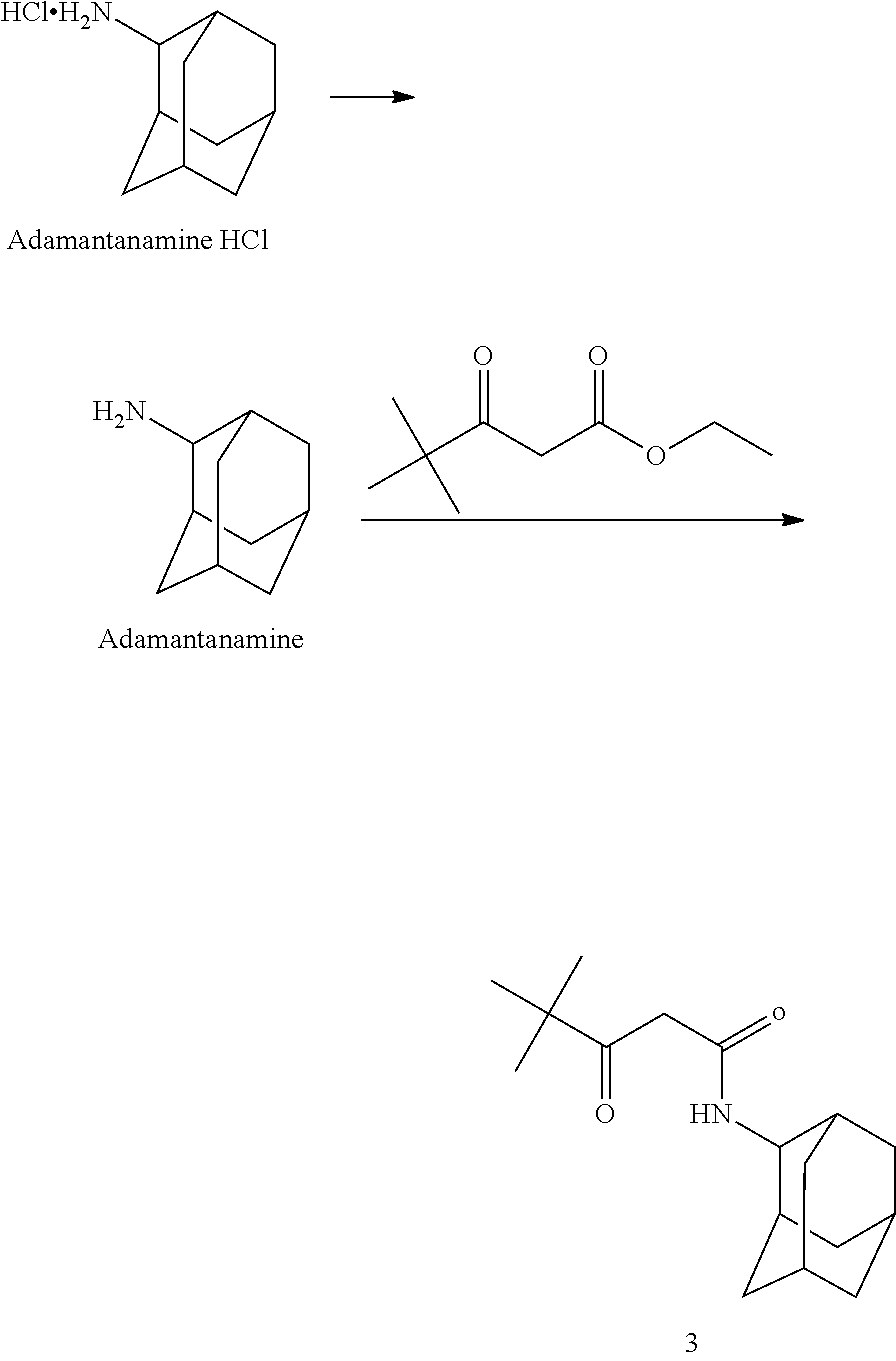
C1(NC(CC(=O)C(C)(C)C)=o)C2CC3CC(CC1C3)C2.C1(N)C2CC3CC(CC1C3)C2.C(C(CC(OCC)=O)=O)(C)(C)C.C1([HClH2N])C2CC3CC(CC1C3)C2
